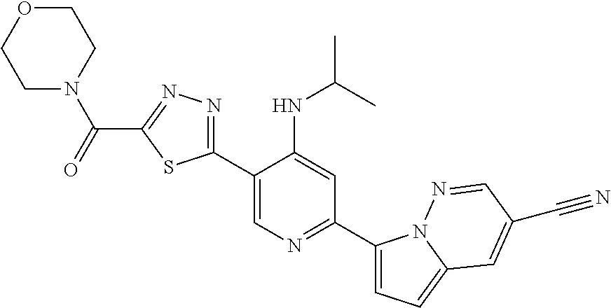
C1(C2=CN=C(C3=CC=C4N3N=CC(C#N)=C4)C=C2NC(C)C)=NN=C(C(=O)N2CCOCC2)S1
